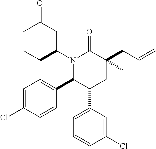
N1(C(CC)CC(=O)C)C(C2=CC=C(Cl)C=C2)C(C2=CC=CC(Cl)=C2)CC(CC=C)(C)C1=O
